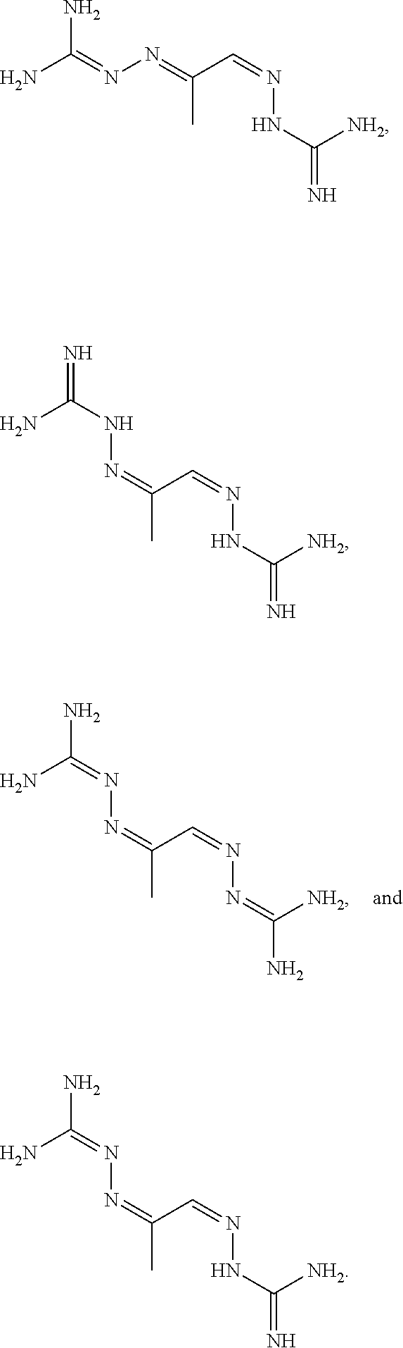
NC(=NN=C(C=NN=C(N)[NH2])C)N.N=C(NN=CC(=NN=C(N)N)C)[NH2].N=C(NN=C(C=NNC(=N)[NH2])C)N.NC(=NN=C(C=NNC(=N)[NH2])C)N
